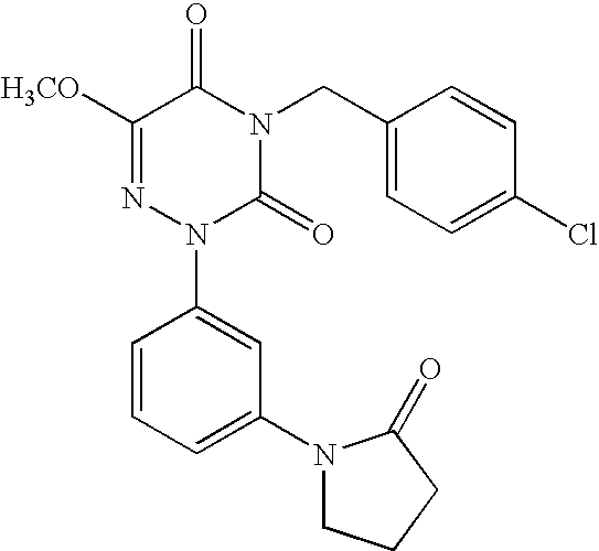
C1([H3CO])=NN(C2=CC(N3CCCC3=O)=CC=C2)C(=O)N(CC2=CC=C(Cl)C=C2)C1=O
